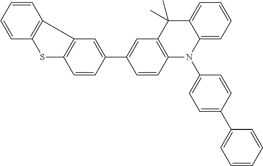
C1=CC=CC2=C1SC1=C2C=C(C2=CC3=C(C=C2)N(C2=CC=C(C4=CC=CC=C4)C=C2)C2=CC=CC=C2C3(C)C)C=C1
